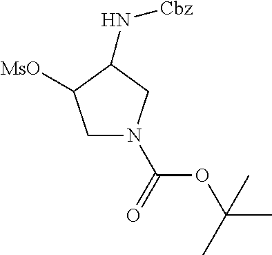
N(C1CN(C(OC(C)(C)C)=O)CC1[MsO])[Cbz]
